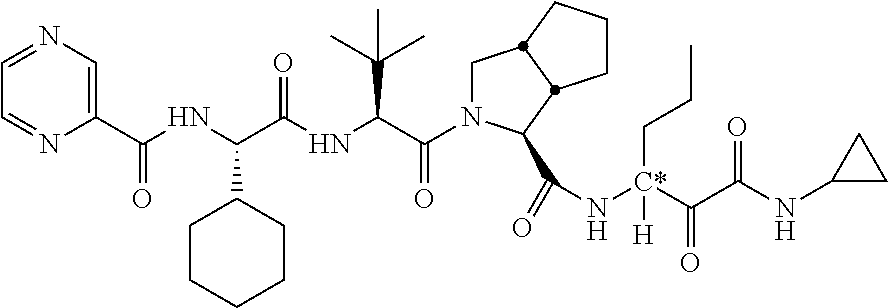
C1=NC=C(C(NC(C(NC(C(C)(C)C)C(N2CC3CCCC3C2C(=O)N[C*](C(C(NC2CC2)=O)=O)(CCC)[H])=O)=O)C2CCCCC2)=O)N=C1
